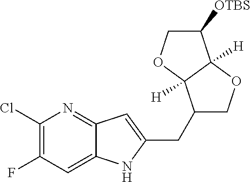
C1(Cl)=C(F)C=C2C(=N1)C=C(CC1COC3([H])C1([H])OCC3[OTBS])N2
